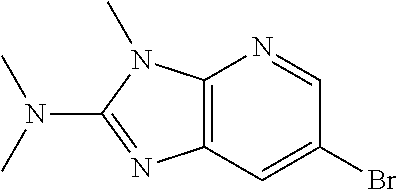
C12=C(C=C(Br)C=N1)N=C(N(C)C)N2C
